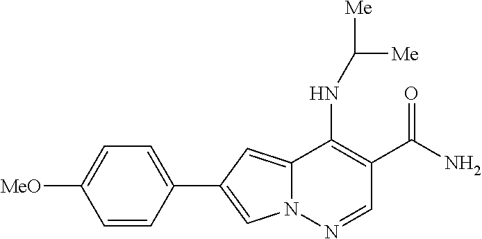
N12C(=CC(C3=CC=C([MeO])C=C3)=C1)C(NC([Me])[Me])=C(C(N)=O)C=N2
